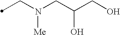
C(N(CC(CO)O)[Me])C
